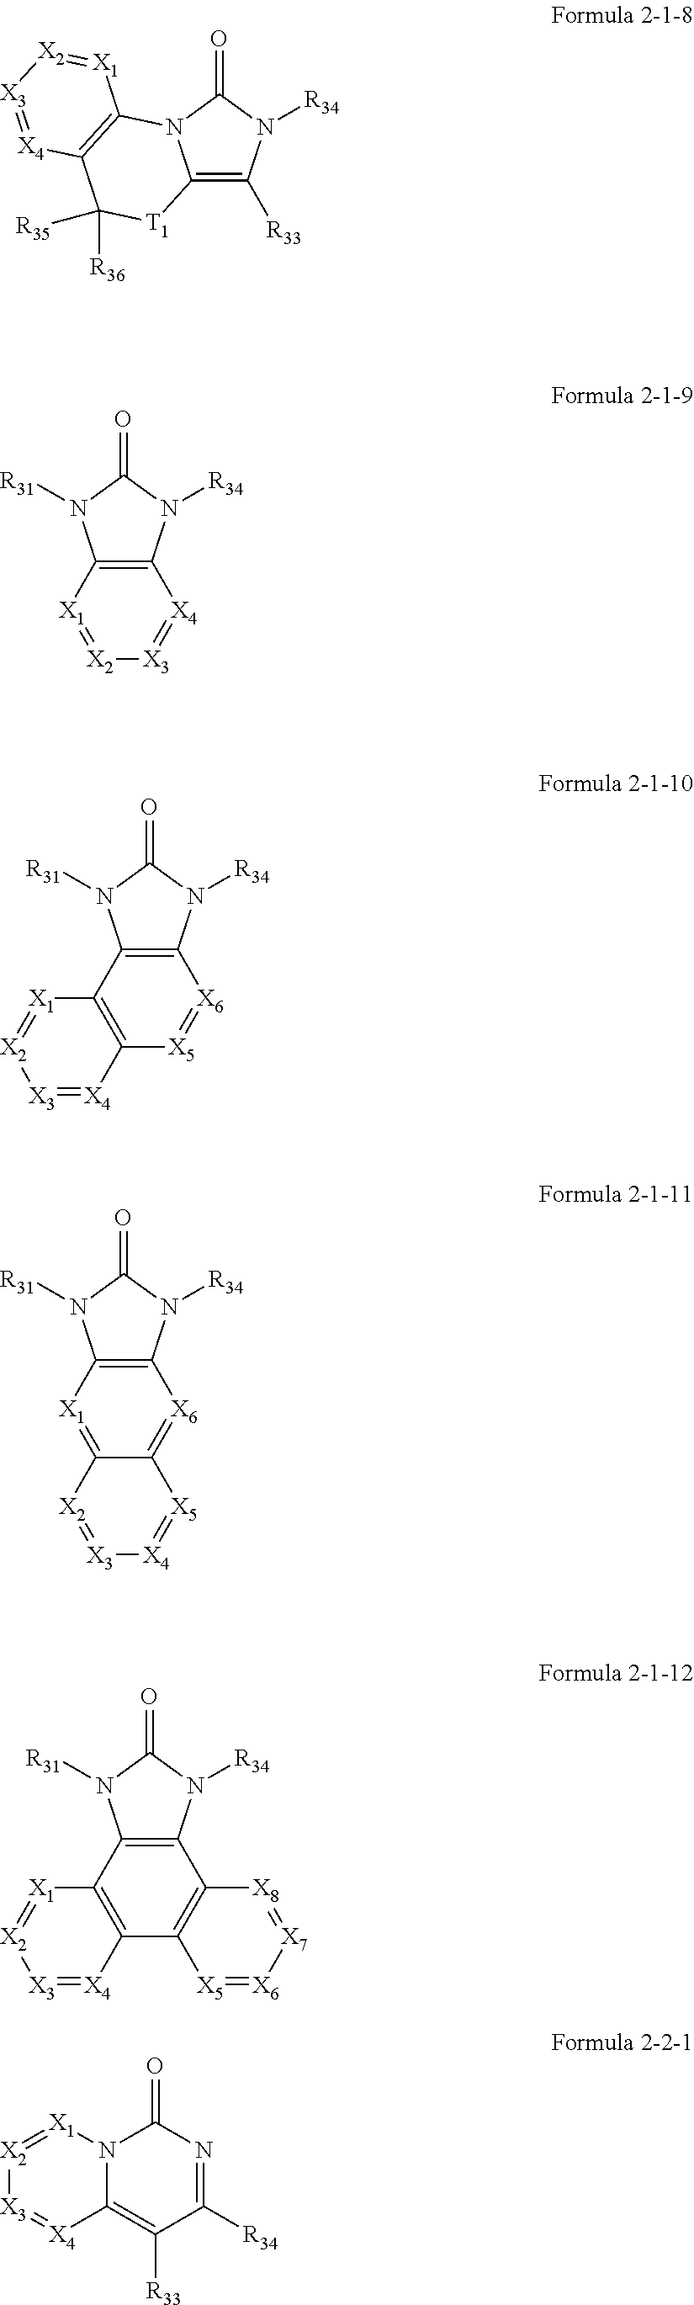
C12=C([R33])N([R34])C(=O)N1C1=C(C([R35])([R36])[T1]2)[X4]=[X3][X2]=[X1]1.C12=C([X1]=[X2][X3]=[X4]1)N([R31])C(=O)N2[R34].C12=C(C3=C([X5]=[X6]1)[X4]=[X3][X2]=[X1]3)N([R31])C(=O)N2[R34].C12=C([X1]=C3C(=[X6]1)[X5]=[X4][X3]=[X2]3)N([R31])C(=O)N2[R34].C12=C(C3=C(C4=C1[X8]=[X7][X6]=[X5]4)[X4]=[X3][X2]=[X1]3)N([R31])C(=O)N2[R34].C1(=O)N2C(=C([R33])C([R34])=N1)[X4]=[X3][X2]=[X1]2
